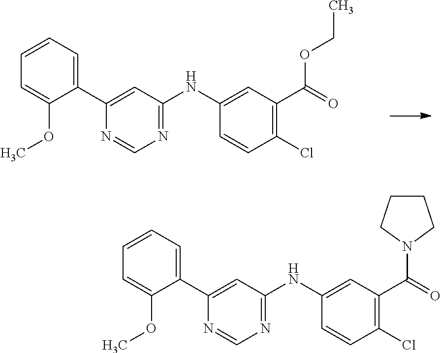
C1=CC=C(C2=CC(NC3=CC(C(=O)N4CCCC4)=C(Cl)C=C3)=NC=N2)C(OC)=C1.C1=CC=C(C2=CC(NC3=CC(C(=O)OCC)=C(Cl)C=C3)=NC=N2)C(OC)=C1
